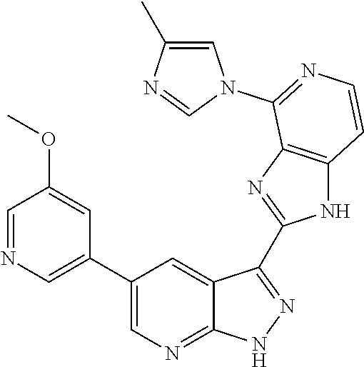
C1=NC=C(C2=CN=C3C(=C2)C(C2=NC4=C(N2)C=CN=C4N2C=C(C)N=C2)=N[N H]3)C=C1OC
